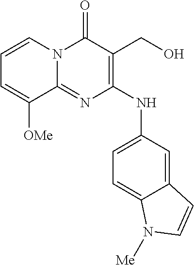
C12=CC(NC3=C(CO)C(=O)N4C(=N3)C([OMe])=CC=C4)=CC=C1N([Me])C=C2
